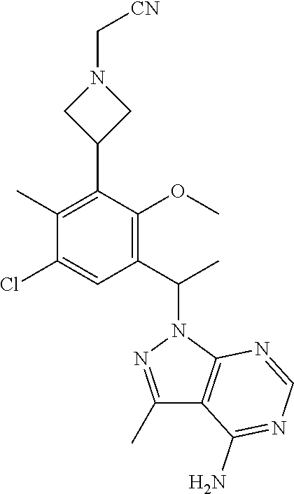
C1(C)=NN(C(C)C2=C(OC)C(C3CN(C[CN])C3)=C(C)C(Cl)=C2)C2=C1C(N)=NC=N2
